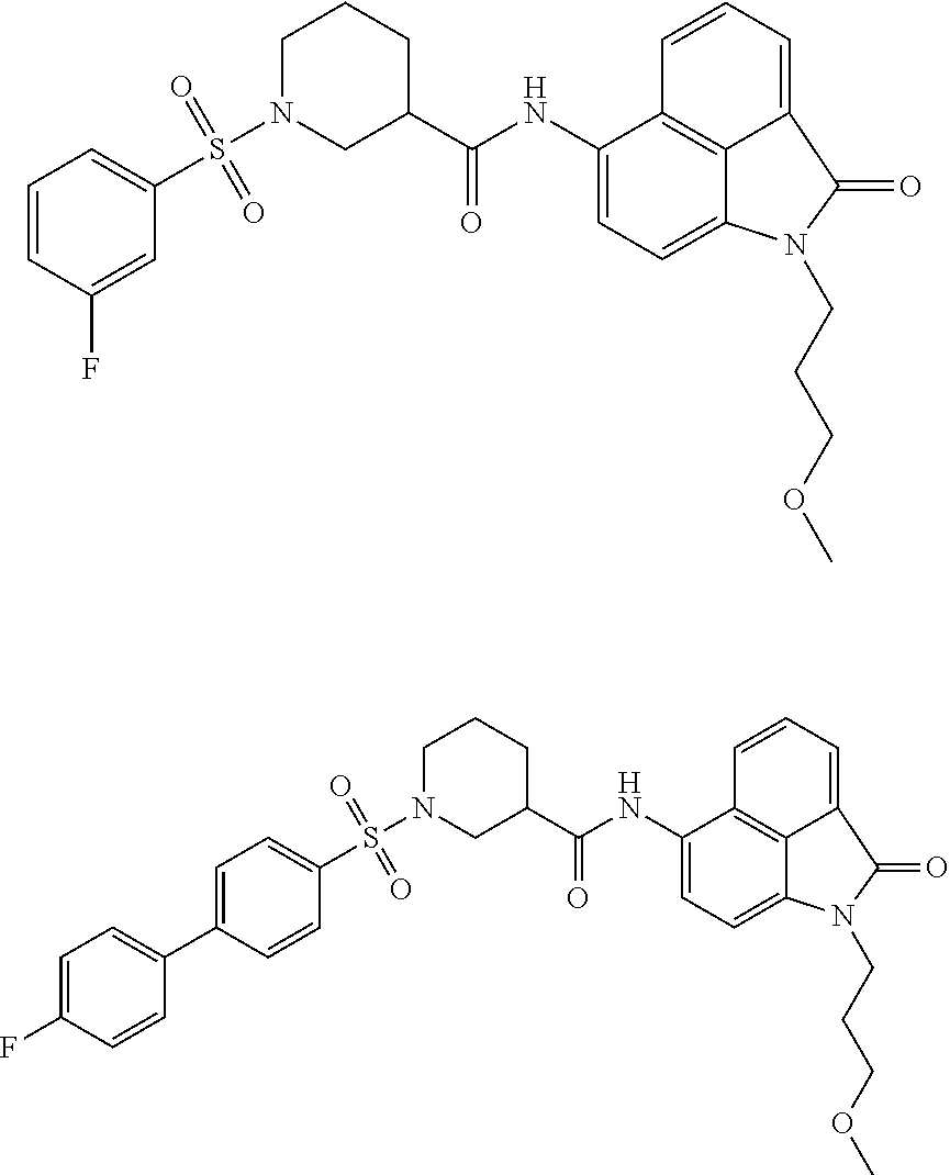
C1(S(=O)(=O)N2CC(C(NC3=CC=C4C5=C3C=CC=C5C(=O)N4CCCOC)=O)CCC2)=CC=CC(F)=C1.C1(S(=O)(=O)N2CC(C(NC3=CC=C4C5=C3C=CC=C5C(=O)N4CCCOC)=O)CCC2)=CC=C(C2=CC=C(F)C=C2)C=C1
